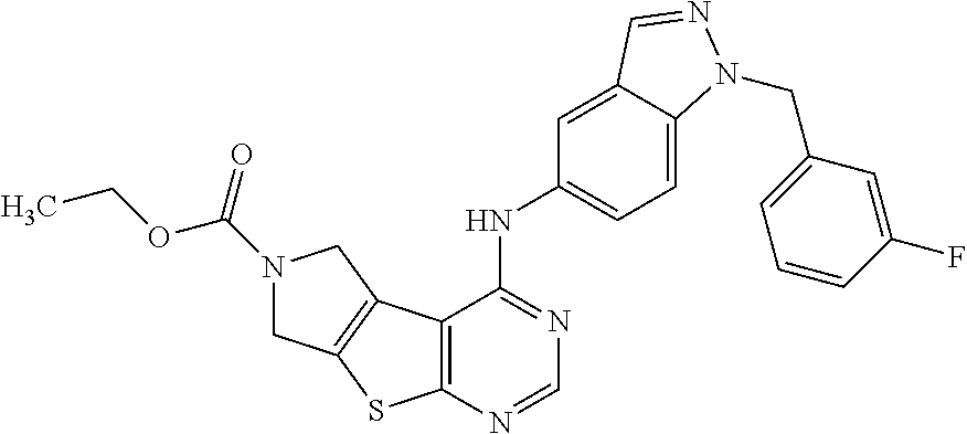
C12=C(N=CN=C1NC1=CC=C3C(=C1)C=NN3CC1=CC=CC(F)=C1)SC1=C2CN(C(=O)OCC)C1
